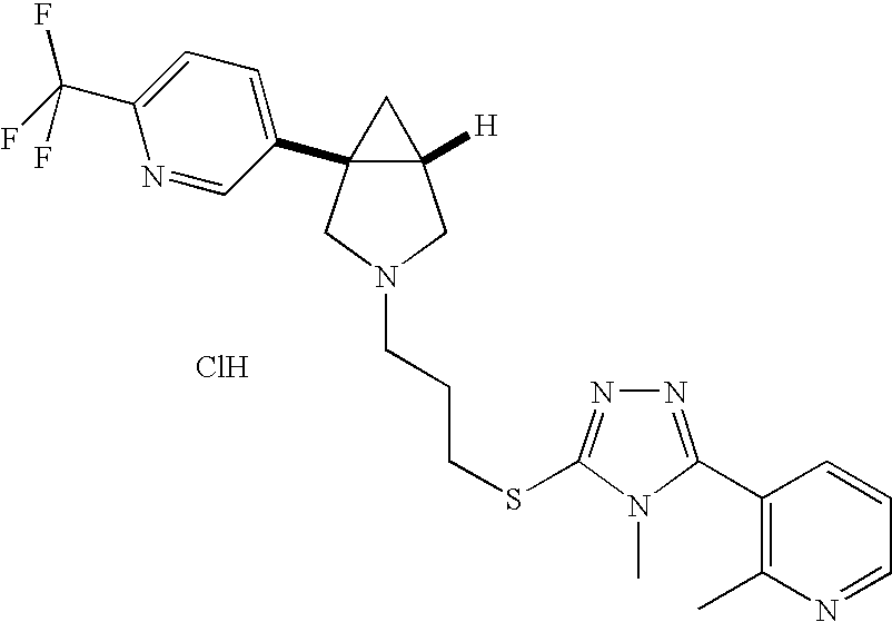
Cl.C12([H])CN(CCCSC3=NN=C(C4=C(C)N=CC=C4)N3C)CC1(C1=CC=C(C(F)(F)F)N=C1)C2
